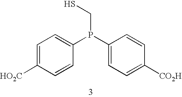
C1=C([HO2C])C=CC(P(C2=CC=C([CO2H])C=C2)CS)=C1
